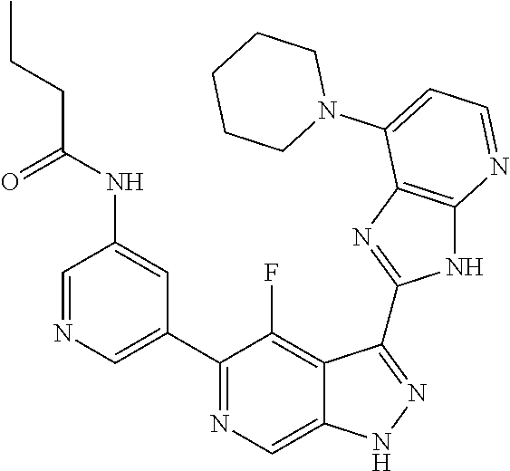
C1=NC=C(C2=NC=C3C(=C2F)C(C2=NC4=C(N2)N=CC=C4N2CCCCC2)=NN3)C=C1NC(=O)CCC
